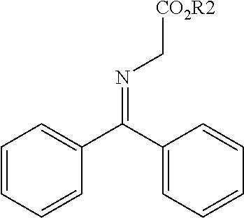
C1=CC=CC(C(C2=CC=CC=C2)=NC[CO2R2])=C1
